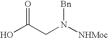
C(CN([NHMoc])[Bn])(O)=O
